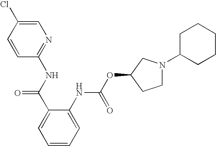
C1=C(Cl)C=CC(NC(C2=CC=CC=C2NC(OC2CCN(C3CCCCC3)C2)=O)=O)=N1
